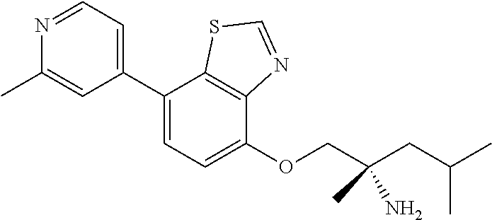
C1(C2=CC=C(OCC(CC(C)C)(C)N)C3=C2SC=N3)=CC=NC(C)=C1
